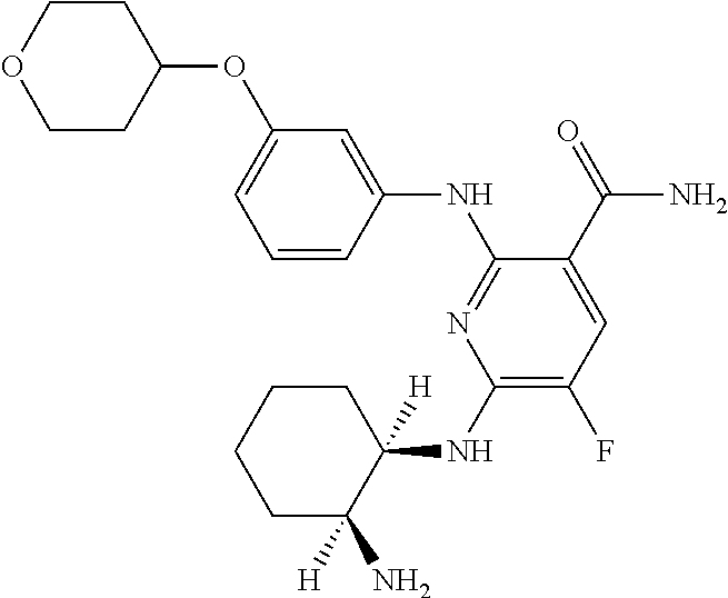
C1(NC2([H])CCCCC2([H])N)=C(F)C=C(C(=O)N)C(NC2=CC(OC3CCOCC3)=CC=C2)=N1
